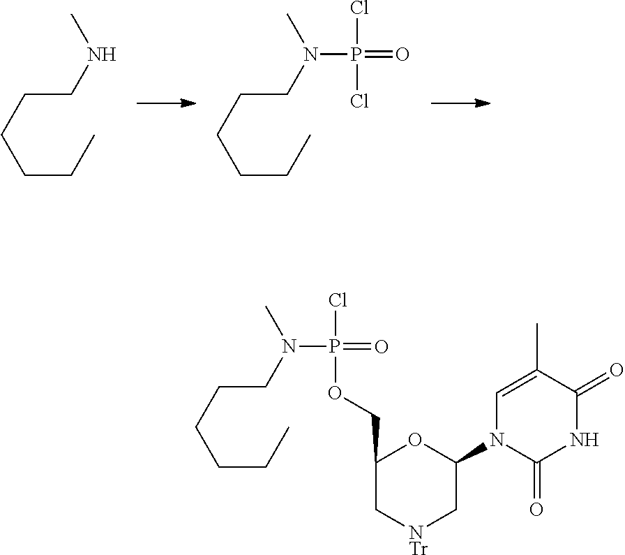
C(CCCCC)NC.C(CCCCC)N(C)P(=O)(Cl)Cl.C(CCCCC)N(C)P(=O)(OCC1C[NTr]CC(N2C(=O)NC(=O)C(C)=C2)O1)Cl
